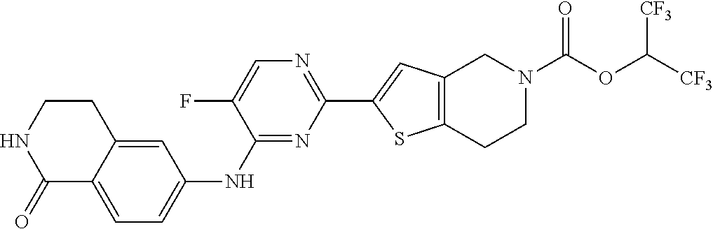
C1(=O)C2=CC=C(NC3=NC(C4=CC5=C(S4)CCN(C(OC([CF3])[CF3])=O)C5)=NC=C3F)C=C2CCN1
